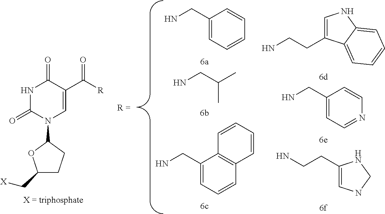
C1(C[X])CCC(N2C=C(C([R])=O)C(=O)NC2=O)O1.C1(CN)=CC=CC=C1.C(C(C)C)N.C(C1=CC=CC2=C1C=CC=C2)N.C1(CCN)=CNCN1.C(C1=CC=NC=C1)N.C1=C(CCN)C2=CC=CC=C2N1
